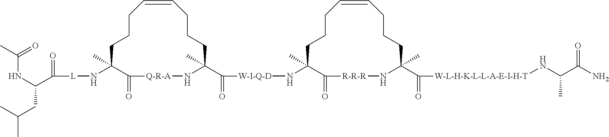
C1CCC=CCCCC(C(=O)[W-I-Q-D]NC2(C)CCCC=CCCCC(C(=O)[W-L-H-K-L-L-A-E-I-H-T]NC(C)C(=O)N)(C)N[R-R-R]C2=O)(C)N[Q-R-A]C(=O)C1(C)N[L]C(C(NC(=O)C)CC(C)C)=O
